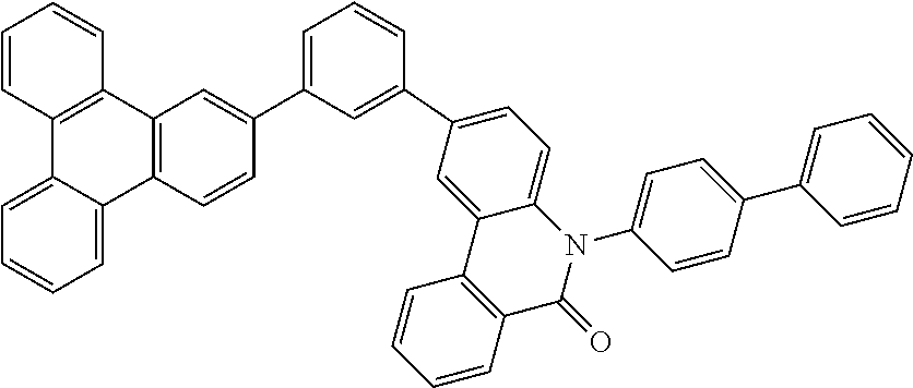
C1(C2=CC(C3=CC4=C(C=C3)C3=CC=CC=C3C3=C4C=CC=C3)=CC=C2)=CC=C2C(=C1)C1=C(C(=O)N2C2=CC=C(C3=CC=CC=C3)C=C2)C=CC=C1
